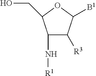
C1(N[R1])C([R3])C([B1])OC1CO
